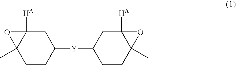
C1CC([Y]C2CCC3(C)C([HA])(C2)O3)CC2([HA])C1(C)O2
